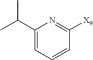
C1(C(C)C)=CC=CC([X9])=N1
